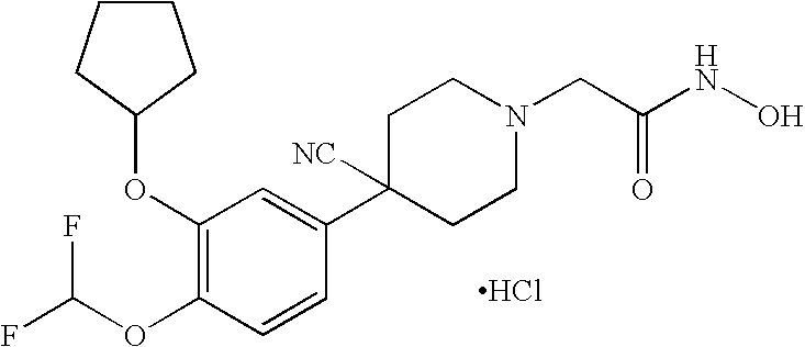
Cl.C1(OC2CCCC2)=C(OC(F)F)C=CC(C2([NC])CCN(CC(NO)=O)CC2)=C1
